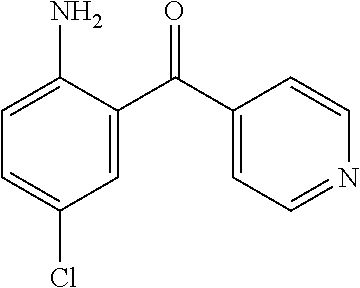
C1=C(N)C(C(C2=CC=NC=C2)=O)=CC(Cl)=C1
